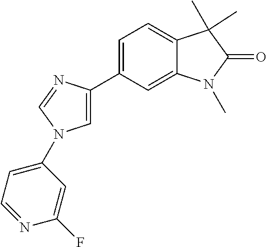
C1=C(C2=CC=C3C(=C2)N(C)C(=O)C3(C)C)N=CN1C1=CC=NC(F)=C1
